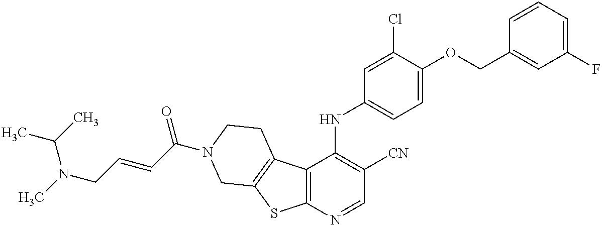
C12=C(C(NC3=CC=C(OCC4=CC(F)=CC=C4)C(Cl)=C3)=C([CN])C=N1)C1=C(S2)CN(C(C=CCN(C(C)C)C)=O)CC1
